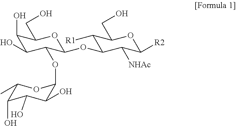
C1(O)C(O)C(OC2C(O)C(O)C(O)C(C)O2)C(OC2C([R1])C(CO)OC([R2])C2[NHAc])OC1CO
